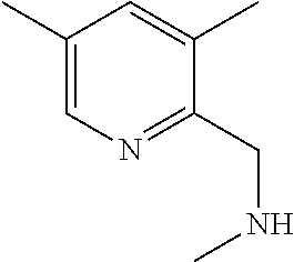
C1(C)=CN=C(CNC)C(C)=C1
